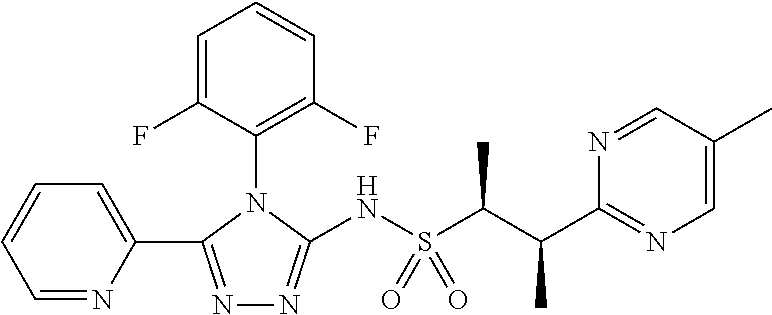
C1=NC(C2=NN=C(NS(C(C(C3=NC=C(C)C=N3)C)C)(=O)=O)N2C2=C(F)C=CC=C2F)=CC=C1
